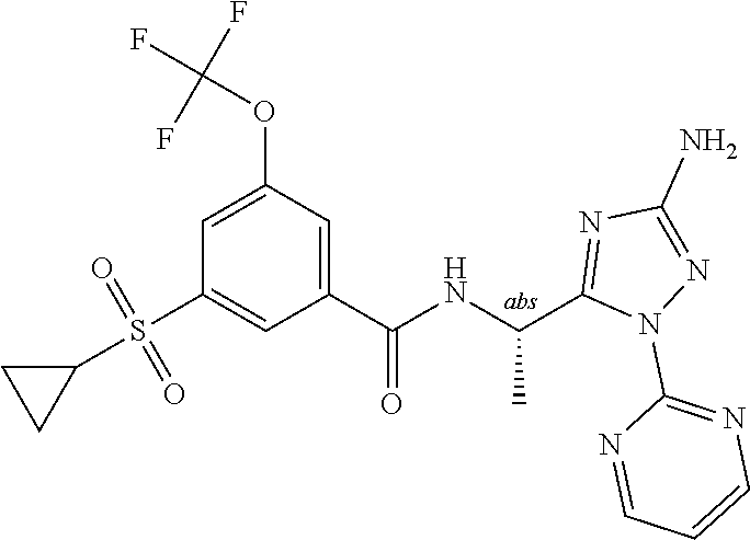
C1=C(OC(F)(F)F)C=C(C(=O)NC(C)C2=NC(N)=NN2C2=NC=CC=N2)C=C1S(=O)(=O)C1CC1
